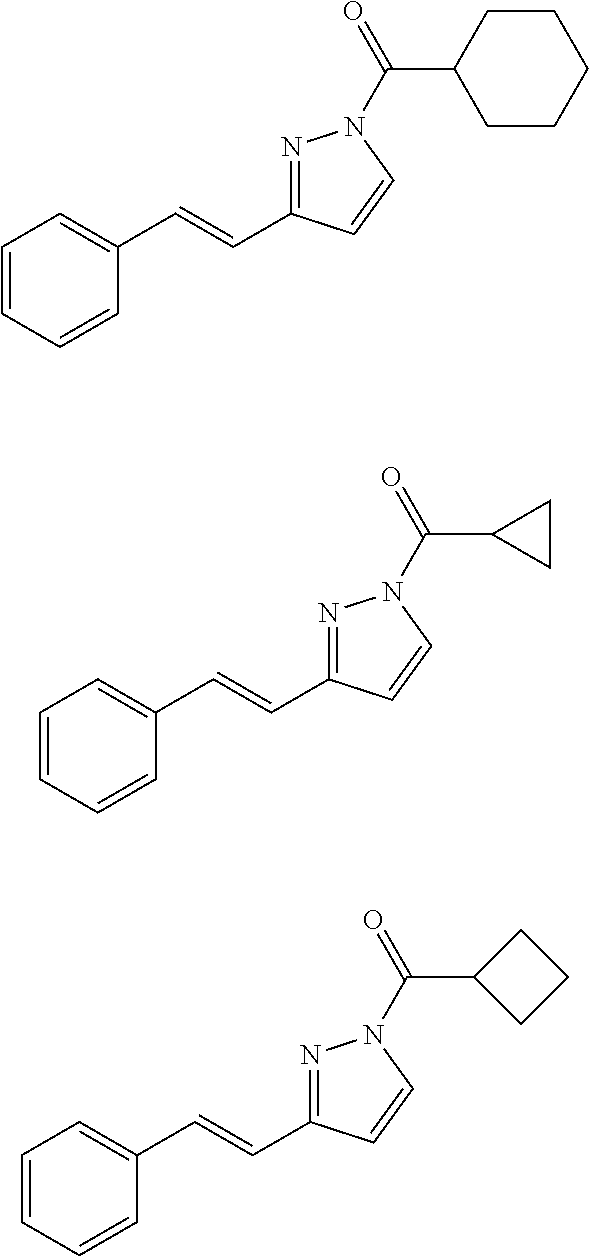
C1=CC=CC(C=CC2=NN(C(=O)C3CCCCC3)C=C2)=C1.C1=CC=CC(C=CC2=NN(C(=O)C3CC3)C=C2)=C1.C1=CC=CC(C=CC2=NN(C(=O)C3CCC3)C=C2)=C1
